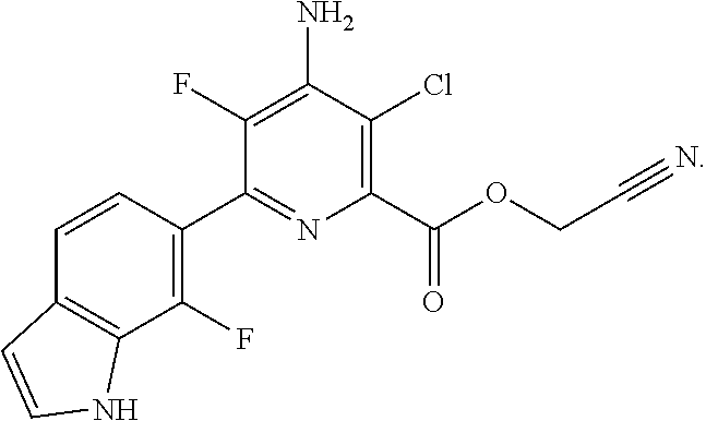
C1(C(OCC#N)=O)=C(Cl)C(N)=C(F)C(C2=C(F)C3=C(C=C2)C=CN3)=N1
